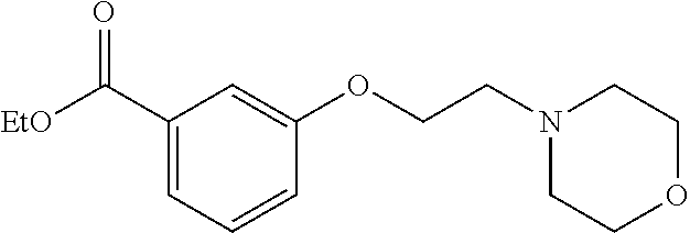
C1(C([EtO])=O)=CC=CC(OCCN2CCOCC2)=C1
